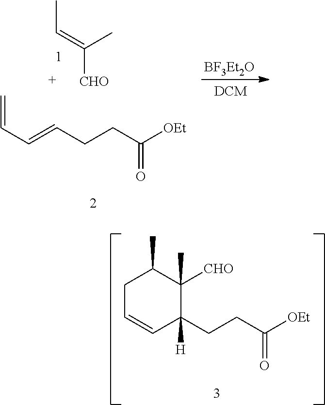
CC=C(C)[CHO].C=CC=CCCC([OEt])=O.C1C=CC(CCC([OEt])=O)([H])C(C)([CHO])C1C
